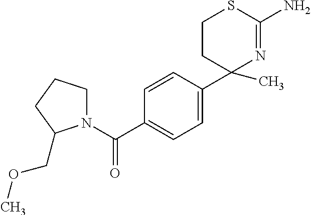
C1=CC(C2(C)N=C(N)SCC2)=CC=C1C(N1CCCC1COC)=O
